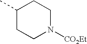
C1(C)CCN([CO2Et])CC1
